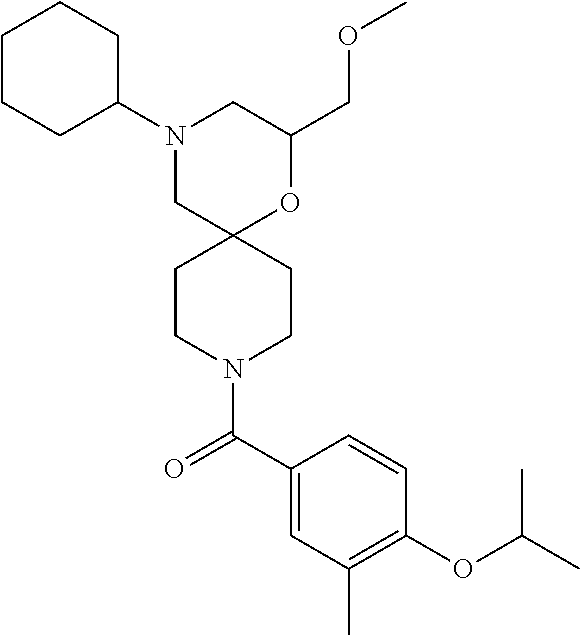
C1(COC)OC2(CN(C3CCCCC3)C1)CCN(C(C1=CC(C)=C(OC(C)C)C=C1)=O)CC2
